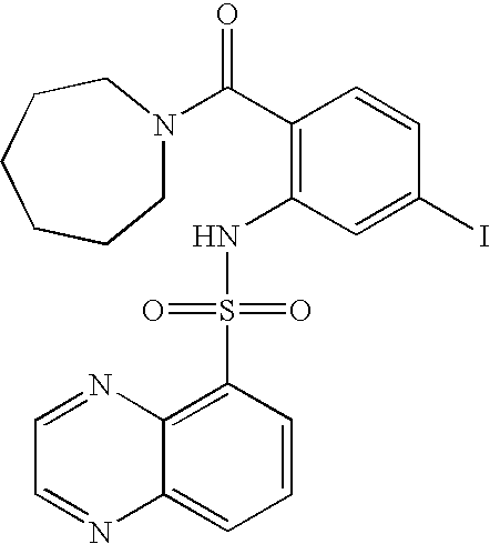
C(C1=C(NS(C2=C3C(=CC=C2)N=CC=N3)(=O)=O)C=C(I)C=C1)(=O)N1CCCCCC1
